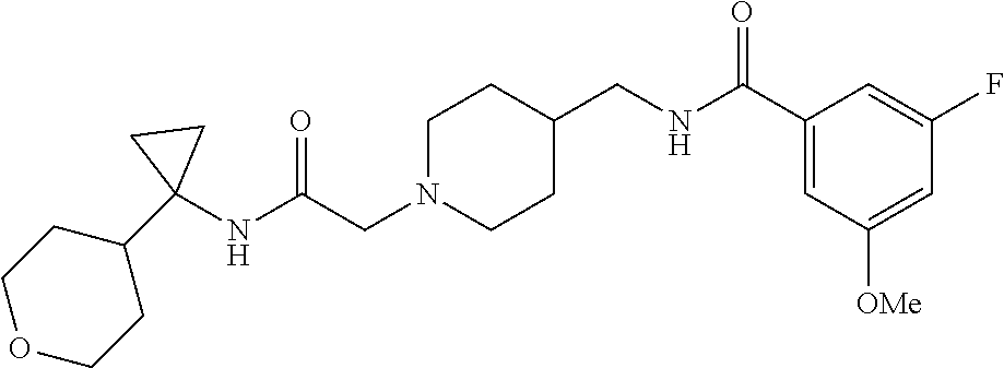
C1N(CC(=O)NC2(C3CCOCC3)CC2)CCC(CNC(C2=CC([OMe])=CC(F)=C2)=O)C1
